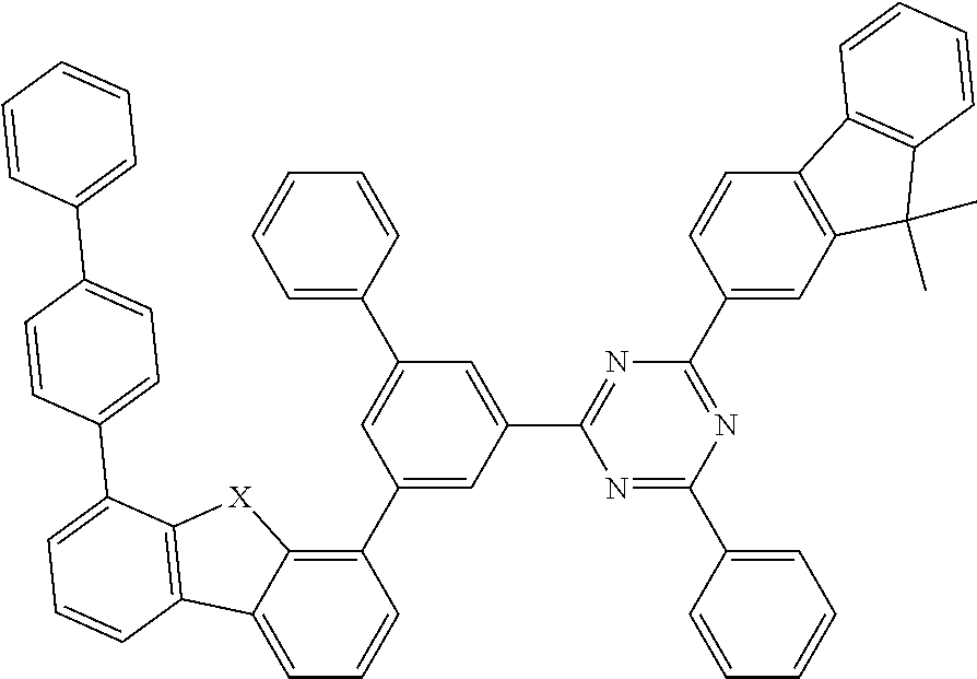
C1(C2=C3C(=CC=C2)C2=C([X]3)C(C3=CC=C(C4=CC=CC=C4)C=C3)=CC=C2)=CC(C2=NC(C3=CC4=C(C=C3)C3=C(C4(C)C)C=CC=C3)=NC(C3=CC=CC=C3)=N2)=CC(C2=CC=CC=C2)=C1
